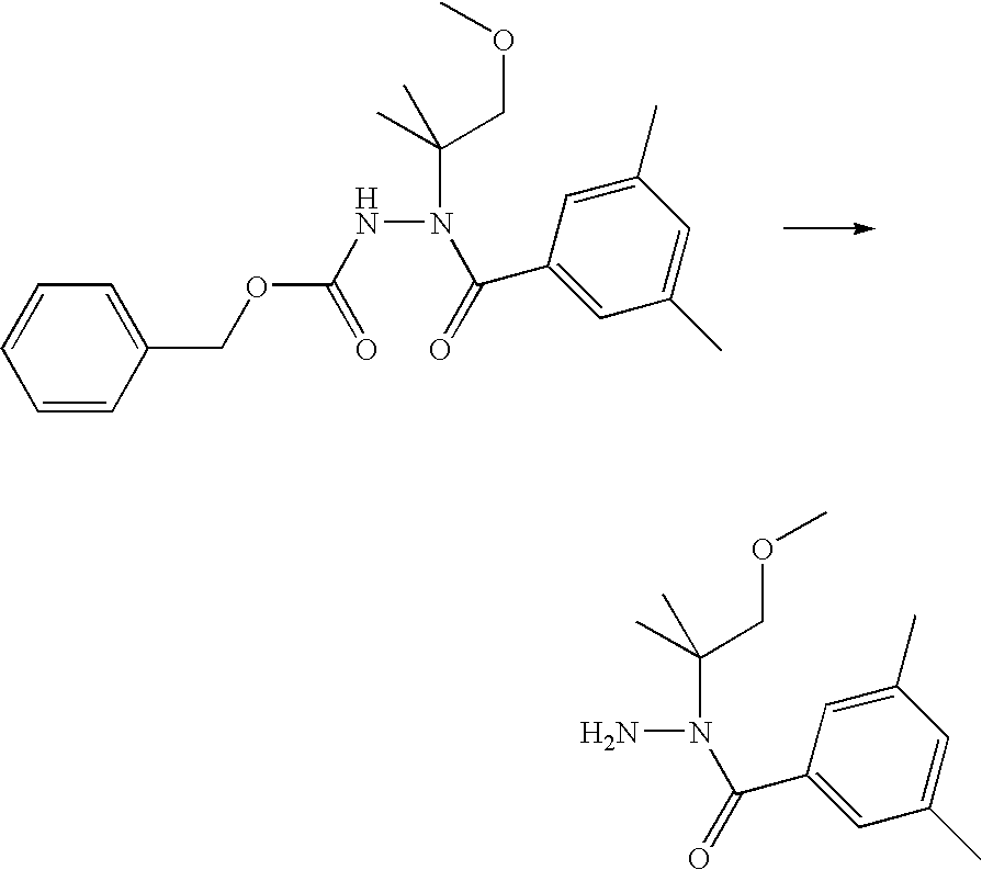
C1=CC=CC(COC(NN(C(C)(COC)C)C(=O)C2=CC(C)=CC(C)=C2)=O)=C1.NN(C(C)(COC)C)C(=O)C1=CC(C)=CC(C)=C1
